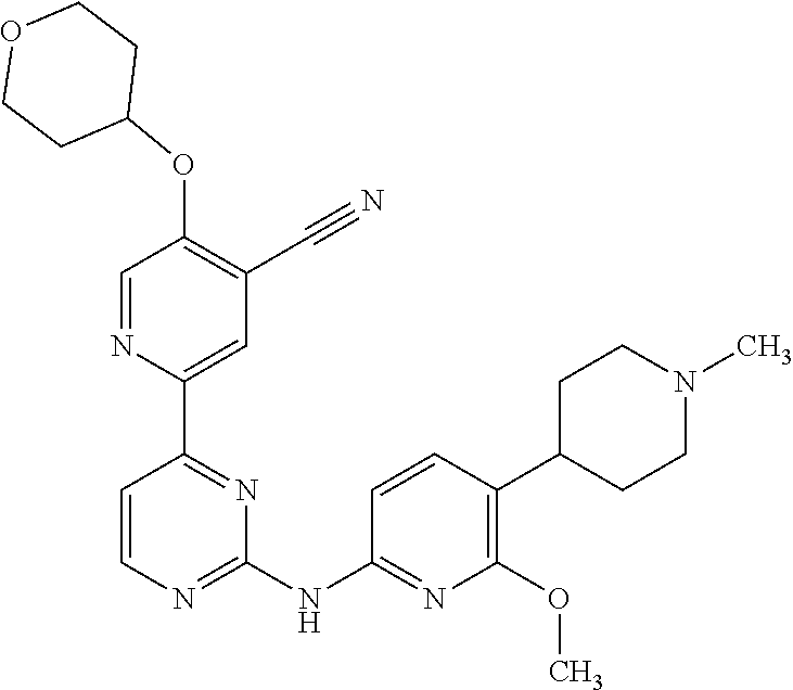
O(C1=C(C#N)C=C(C2=NC(NC3=NC(OC)=C(C4CCN(C)CC4)C=C3)=NC=C2)N=C1)C1CCOCC1
